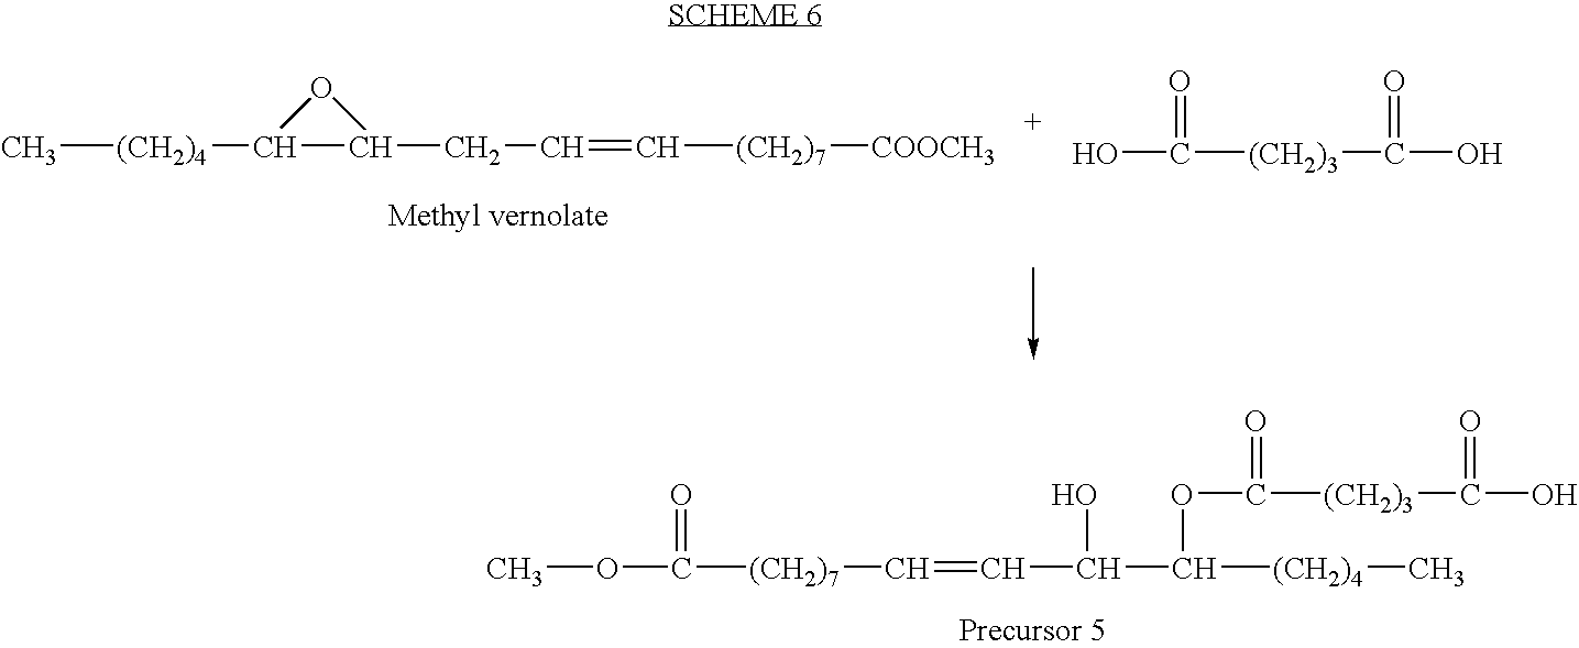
C[(CH2)4]C1C(CC=C[(CH2)7][COOCH3])O1.OC([(CH2)3]C(O)=O)=O.COC([(CH2)7]C=CC(C([(CH2)4]C)OC([(CH2)3]C(O)=O)=O)O)=O
